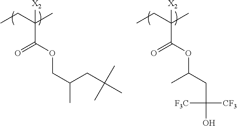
CCC(C)([X2])C(OCC(CC(C)(C)C)C)=O.CCC(C)([X2])C(OC(CC(O)([CF3])[F3C])C)=O
